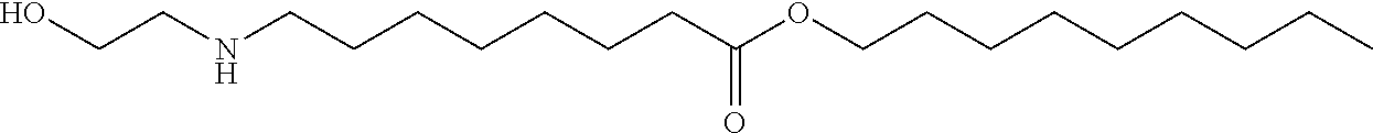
C(=O)(CCCCCCCNCCO)OCCCCCCCCC
